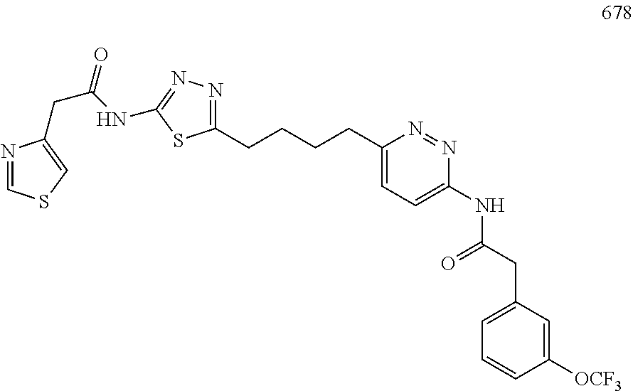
C1(CCCCC2=CC=C(NC(CC3=CC=CC([OCF3])=C3)=O)N=N2)=NN=C(NC(CC2=CSC=N2)=O)S1
